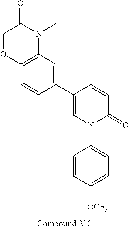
C1=CC([OCF3])=CC=C1N1C(=O)C=C(C)C(C2=CC3=C(C=C2)OCC(=O)N3C)=C1
